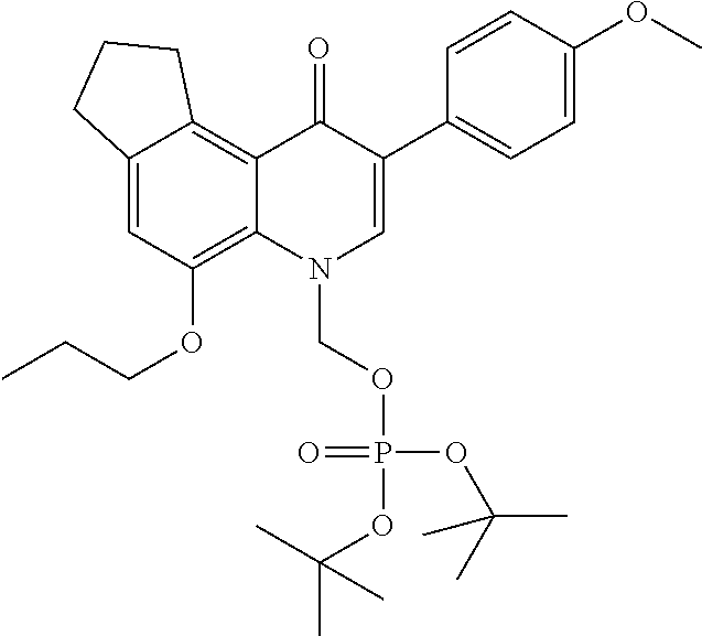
C12=CC(OCCC)=C3C(=C1CCC2)C(=O)C(C1=CC=C(OC)C=C1)=CN3COP(=O)(OC(C)(C)C)OC(C)(C)C
